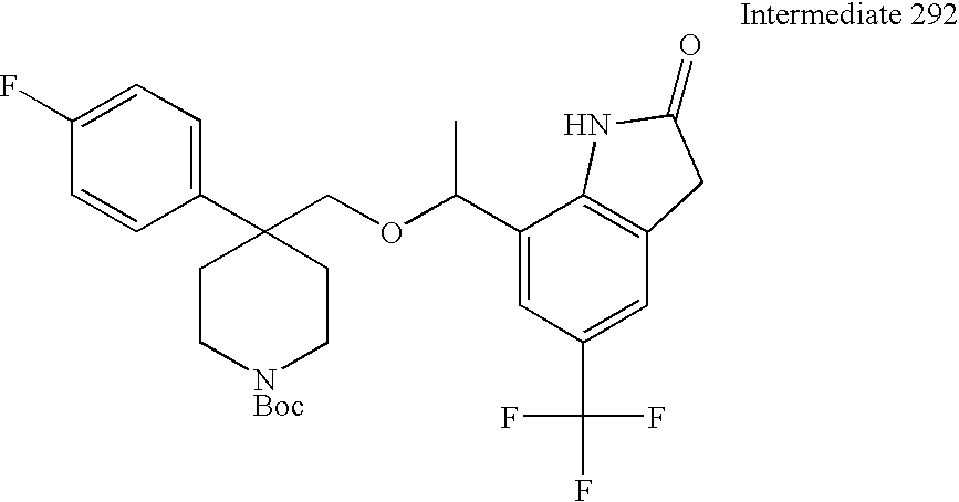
C1(C2(COC(C3=CC(C(F)(F)F)=CC4=C3NC(=O)C4)C)CC[NBoc]CC2)=CC=C(F)C=C1
